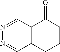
N1=CC2C(C=N1)CCCC2=O
